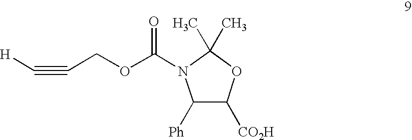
C1([Ph])C([CO2H])OC(C)(C)N1C(OCC#C[H])=O
